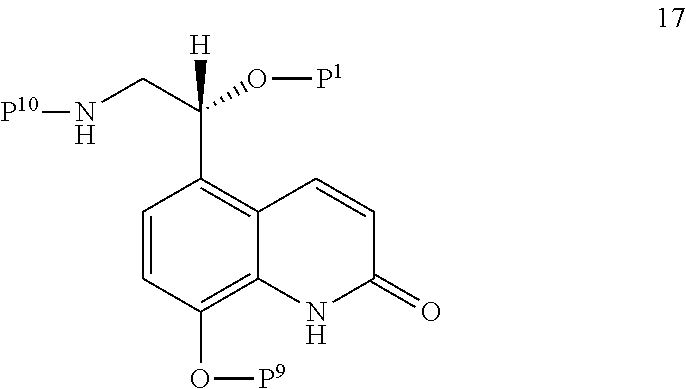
O(C1=C2C(=C(C(O[P1])(CN[P10])[H])C=C1)C=CC(=O)N2)[P9]
